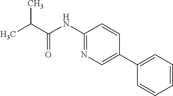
CC(C)C(=O)NC1=NC=C(C2=CC=CC=C2)C=C1
